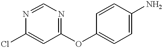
C1(OC2=CC=C(N)C=C2)=NC=NC(Cl)=C1
